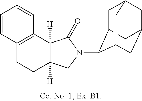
C1=CC2=C(C=C1)C1([H])C([H])(CC2)CN(C2C3CC4CC(CC2C4)C3)C1=O
